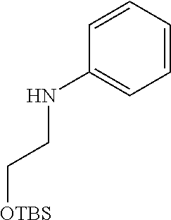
C1=CC=CC(NCC[OTBS])=C1
